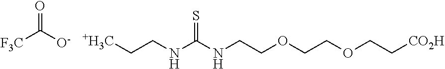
[+H3C]CCNC(NCCOCCOCC[CO2H])=S.[F3C]C([O-])=O
